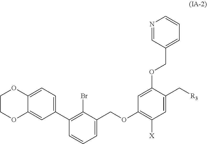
C1COC2=CC(C3=C(Br)C(COC4=C([X])C=C(C[R3])C(OCC5=CC=CN=C5)=C4)=CC=C3)=CC=C2O1
